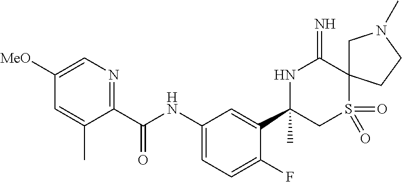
C1(C(NC2=CC=C(F)C(C3(C)CS(=O)(=O)C4(C(=N)N3)CN(C)CC4)=C2)=O)=NC=C([MeO])C=C1C
